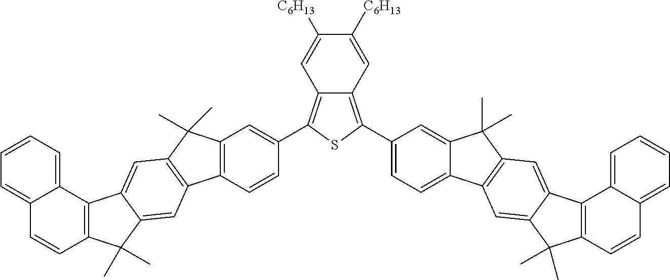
C12=C(C=CC(C3=C4C(=C(C5=CC=C6C(=C5)C(C)(C)C5=C6C=C6C(=C5)C5=C(C6(C)C)C=CC6=CC=CC=C56)S3)C=C([C6H13])C([C6H13])=C4)=C1)C1=C(C2(C)C)C=C2C(=C1)C(C)(C)C1=C2C2=CC=CC=C2C=C1
